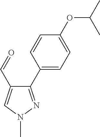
C1(C2=CC=C(OC(C)C)C=C2)=NN(C)C=C1C=O
